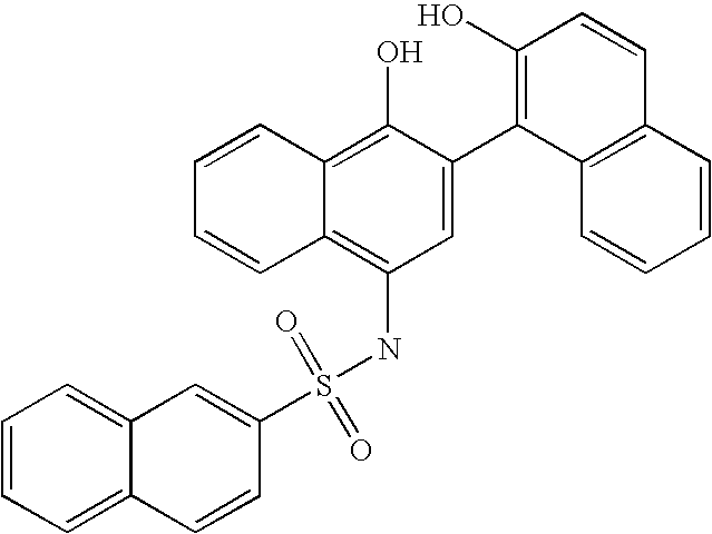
C12=CC=CC=C1C=CC(S(NC1=C3C(=C(O)C(C4=C(O)C=CC5=C4C=CC=C5)=C1)C=CC=C3)(=O)=O)=C2
